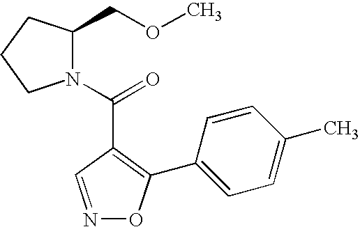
N1(C(=O)C2=C(C3=CC=C(C)C=C3)ON=C2)C(COC)CCC1
